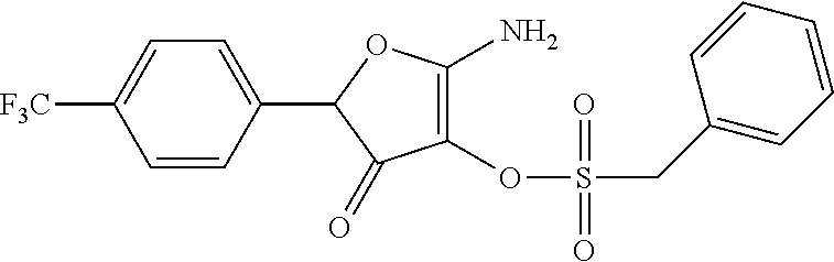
C1=CC(C2C(=O)C(OS(CC3=CC=CC=C3)(=O)=O)=C(N)O2)=CC=C1[F3C]
